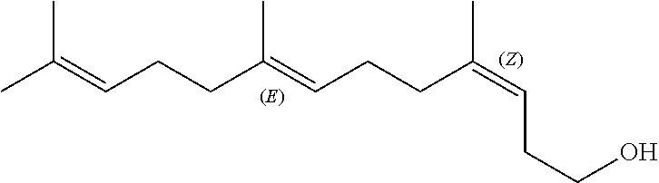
CC(=CCCC(=CCCC(=CCCO)C)C)C
